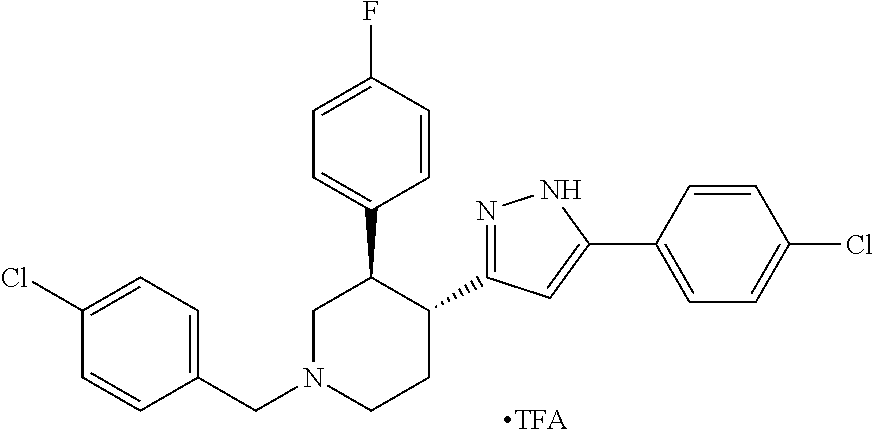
C1=CC(F)=CC=C1C1CN(CC2=CC=C(Cl)C=C2)CCC1C1=NNC(C2=CC=C(Cl)C=C2)=C1
